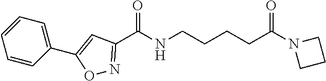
C1=CC(C2=CC(C(NCCCCC(N3CCC3)=O)=O)=NO2)=CC=C1
